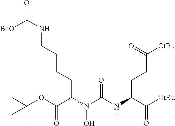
C(CC(C(OC(C)(C)C)=O)N(C(NC(C([OtBu])=O)CCC([OtBu])=O)=O)O)CCNC([BnO])=O
